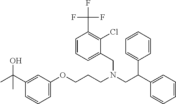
CC(C1=CC(OCCCN(CC(C2=CC=CC=C2)C2=CC=CC=C2)CC2=CC=CC(C(F)(F)F)=C2Cl)=CC=C1)(O)C
